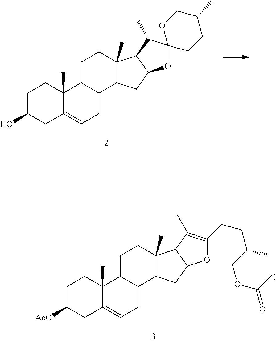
C1C(O)CC2=CCC3C(C2(C)C1)CCC1(C)C3CC2C1C(C)C1(O2)OCC(C)CC1.C1C([AcO])CC2=CCC3C(C2(C)C1)CCC1(C)C3CC2C1C(C)=C(CCC(C)COC(=O)C)O2
